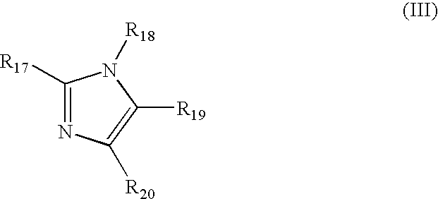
C1([R17])=NC([R20])=C([R19])N1[R18]
